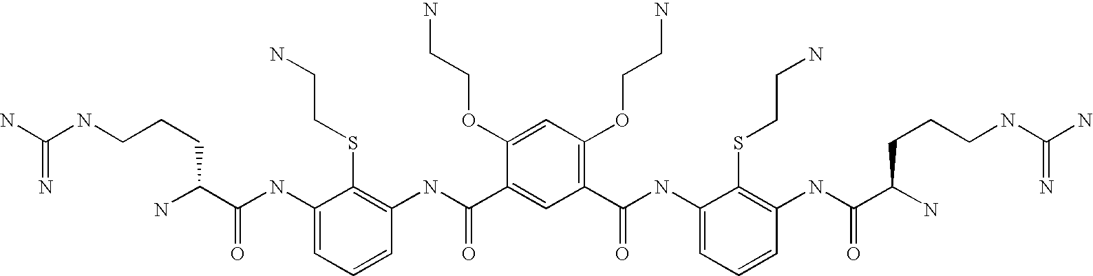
C1(NC(C(N)CCCNC(N)=N)=O)=CC=CC(NC(C2=CC(C(=O)NC3=CC=CC(NC(C(N)CCCNC(N)=N)=O)=C3SCCN)=C(OCCN)C=C2OCCN)=O)=C1SCCN
